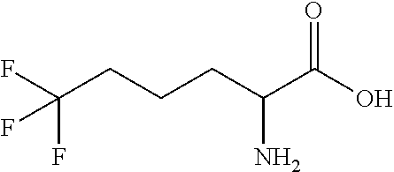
C(CCC(C(O)=O)N)C(F)(F)F
